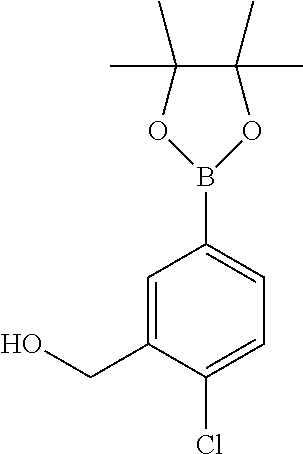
C1(B2OC(C)(C)C(C)(C)O2)=CC=C(Cl)C(CO)=C1
